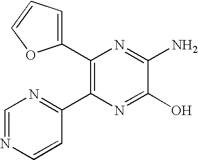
C1(C2=C(C3=NC=NC=C3)N=C(O)C(N)=N2)=CC=CO1
